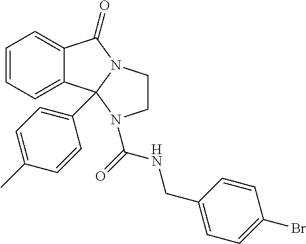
C1=CC=C2C(=C1)C1(C3=CC=C(C)C=C3)N(C2=O)CCN1C(=O)NCC1=CC=C(Br)C=C1
